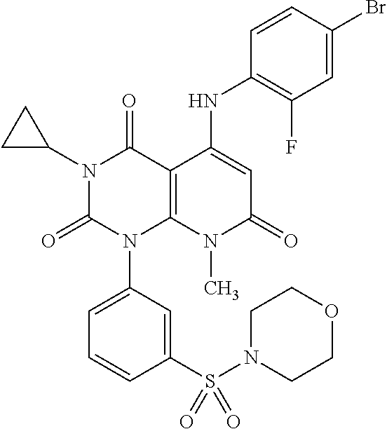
N1(C2CC2)C(=O)N(C2=CC=CC(S(N3CCOCC3)(=O)=O)=C2)C2=C(C1=O)C(NC1=C(F)C=C(Br)C=C1)=CC(=O)N2C
